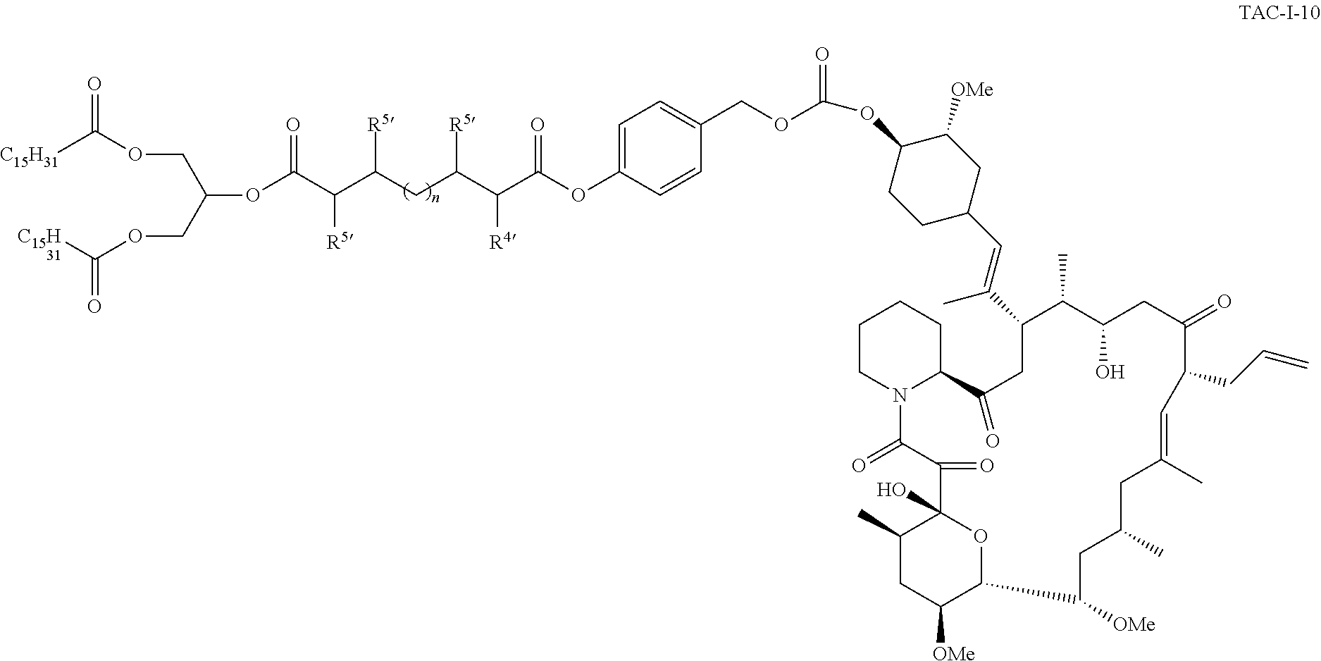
C1CN2C(CC1)C(=O)CC(C(=CC1CC([OMe])C(OC(OCC3=CC=C(OC(=O)C([R4])C([R5])CC([R5])C([R5])C(=O)OC(COC(=O)[C15H31])COC(=O)[C15H31])C=C3)=O)CC1)C)C(C)C(O)CC(=O)C(CC=C)C=C(C)CC(C)CC([OMe])C1OC(O)(C(=O)C2=O)C(C)CC1[OMe]
